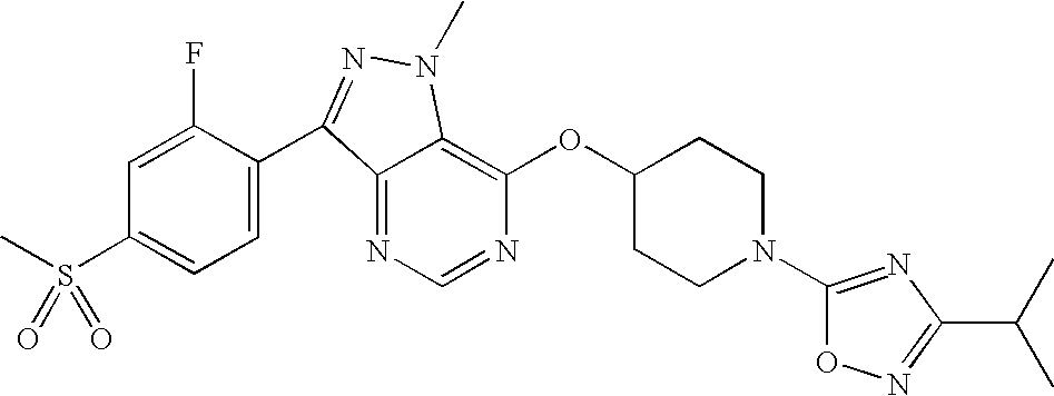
N1=CN=C2C(=C1OC1CCN(C3=NC(C(C)C)=NO3)CC1)N(C)N=C2C1=CC=C(S(C)(=O)=O)C=C1F
